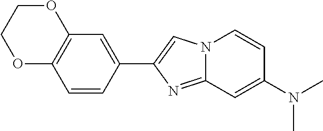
C1(C2=CN3C(=N2)C=C(N(C)C)C=C3)=CC2=C(C=C1)OCCO2
